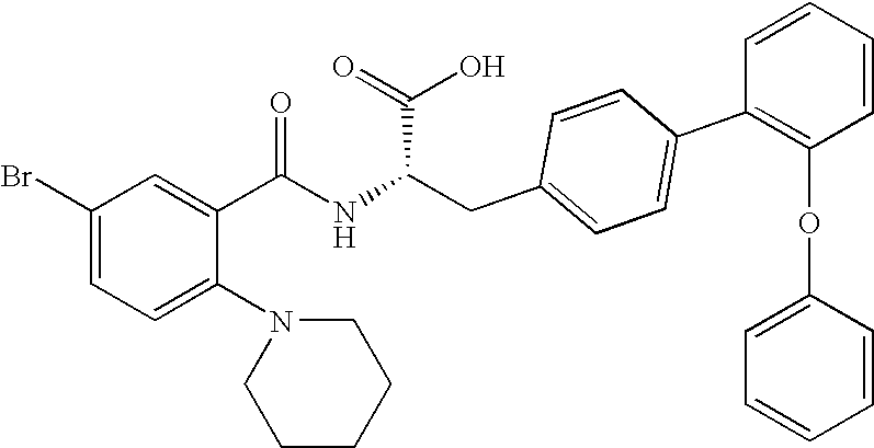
C1(Br)=CC=C(N2CCCCC2)C(C(NC(CC2=CC=C(C3=C(OC4=CC=CC=C4)C=CC=C3)C=C2)C(=O)O)=O)=C1
